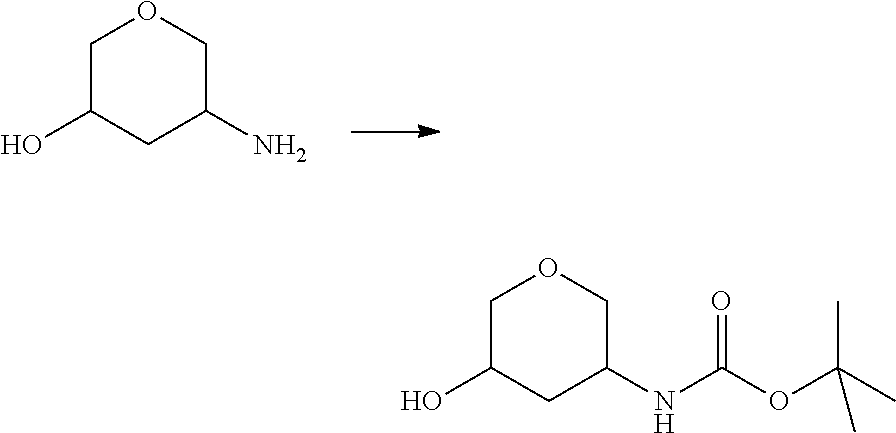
C1C(O)CC(N)CO1.C1C(O)CC(NC(OC(C)(C)C)=O)CO1
